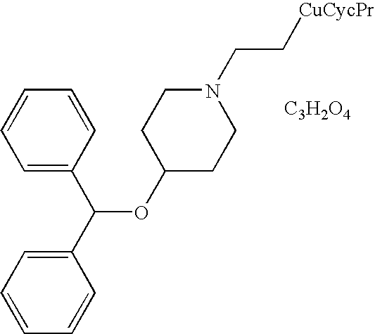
C1=CC=C(C(C2=CC=CC=C2)OC2CCN(CC[CuCycPr])CC2)C=C1.[C3H2O4]
